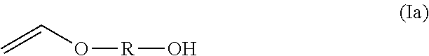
C=CO[R]O
